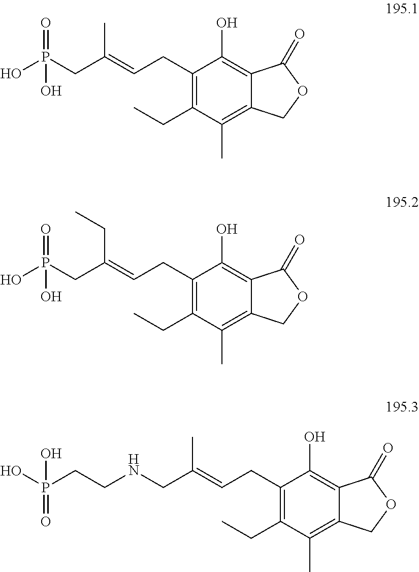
C1(CC=C(CP(O)(O)=O)C)=C(CC)C(C)=C2C(=C1O)C(=O)OC2.C1(CC=C(CP(O)(O)=O)CC)=C(CC)C(C)=C2C(=C1O)C(=O)OC2.C1(CC=C(CNCCP(O)(O)=O)C)=C(CC)C(C)=C2C(=C1O)C(=O)OC2
